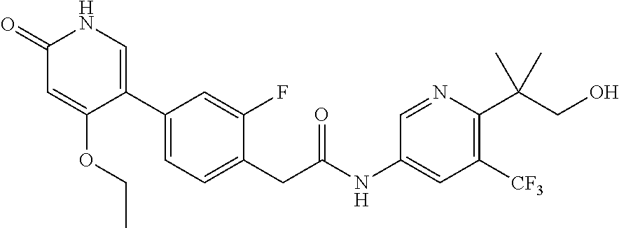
C1(C2=CNC(=O)C=C2OCC)=CC=C(CC(NC2=CC([CF3])=C(C(CO)(C)C)N=C2)=O)C(F)=C1
